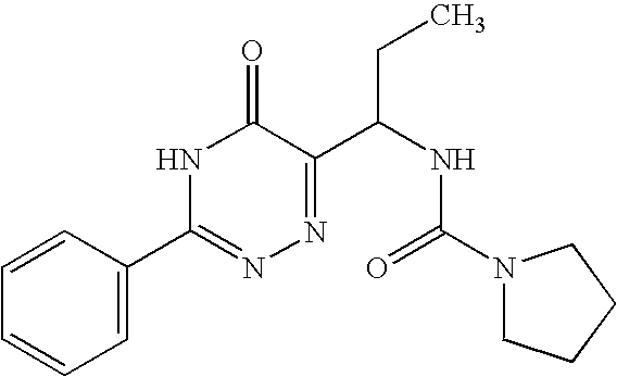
N1C(=O)C(C(NC(N2CCCC2)=O)CC)=NN=C1C1=CC=CC=C1
